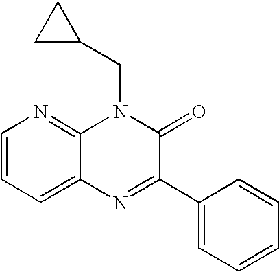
C1=CC=C2C(=N1)N(CC1CC1)C(=O)C(C1=CC=CC=C1)=N2
